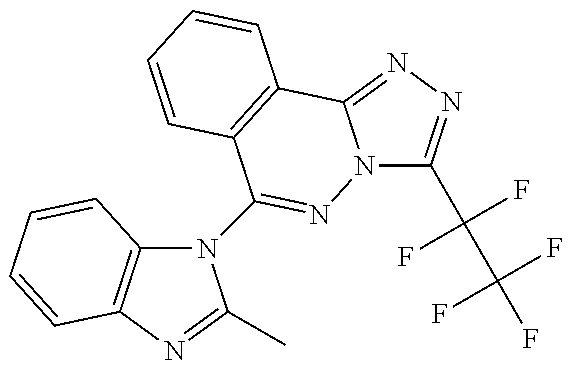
N12C(C(C(F)(F)F)(F)F)=NN=C1C1=C(C(N3C4=C(N=C3C)C=CC=C4)=N2)C=CC=C1
